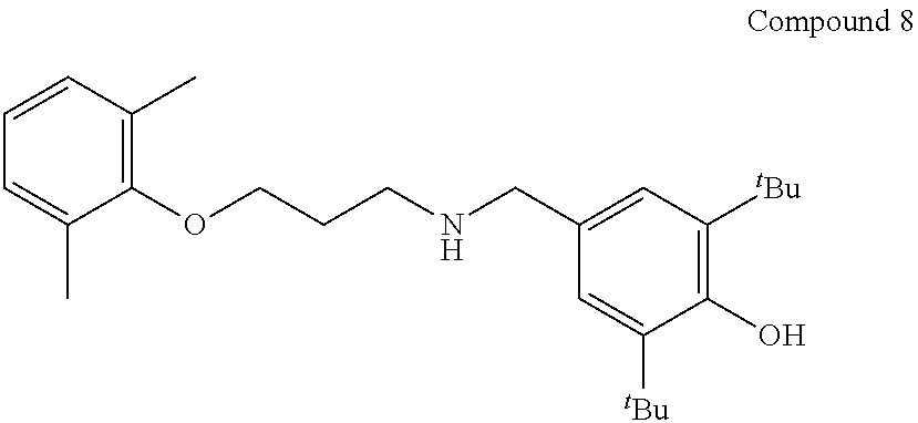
C1=CC(C)=C(OCCCNCC2=CC([tBu])=C(O)C([tBu])=C2)C(C)=C1
